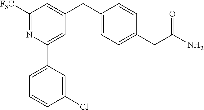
C1([F3C])=NC(C2=CC=CC(Cl)=C2)=CC(CC2=CC=C(CC(=O)N)C=C2)=C1
